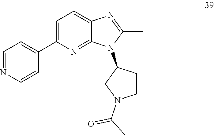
C1(C)=NC2=CC=C(C3=CC=NC=C3)N=C2N1C1CCN(C(C)=O)C1
